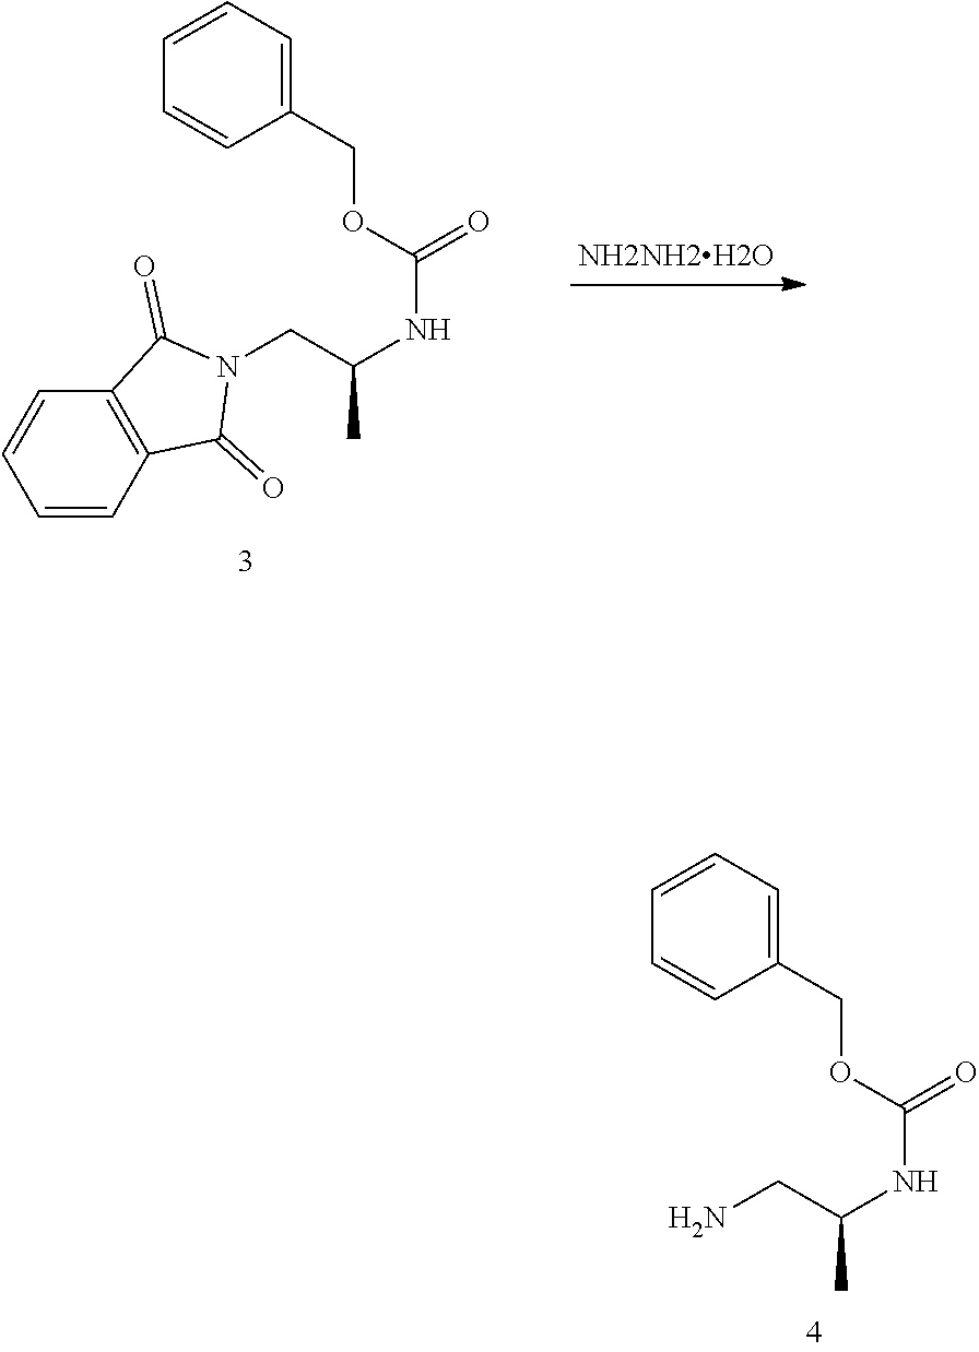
C(C(NC(OCC1=CC=CC=C1)=O)C)N1C(=O)C2=C(C=CC=C2)C1=O.C(C(NC(OCC1=CC=CC=C1)=O)C)N
